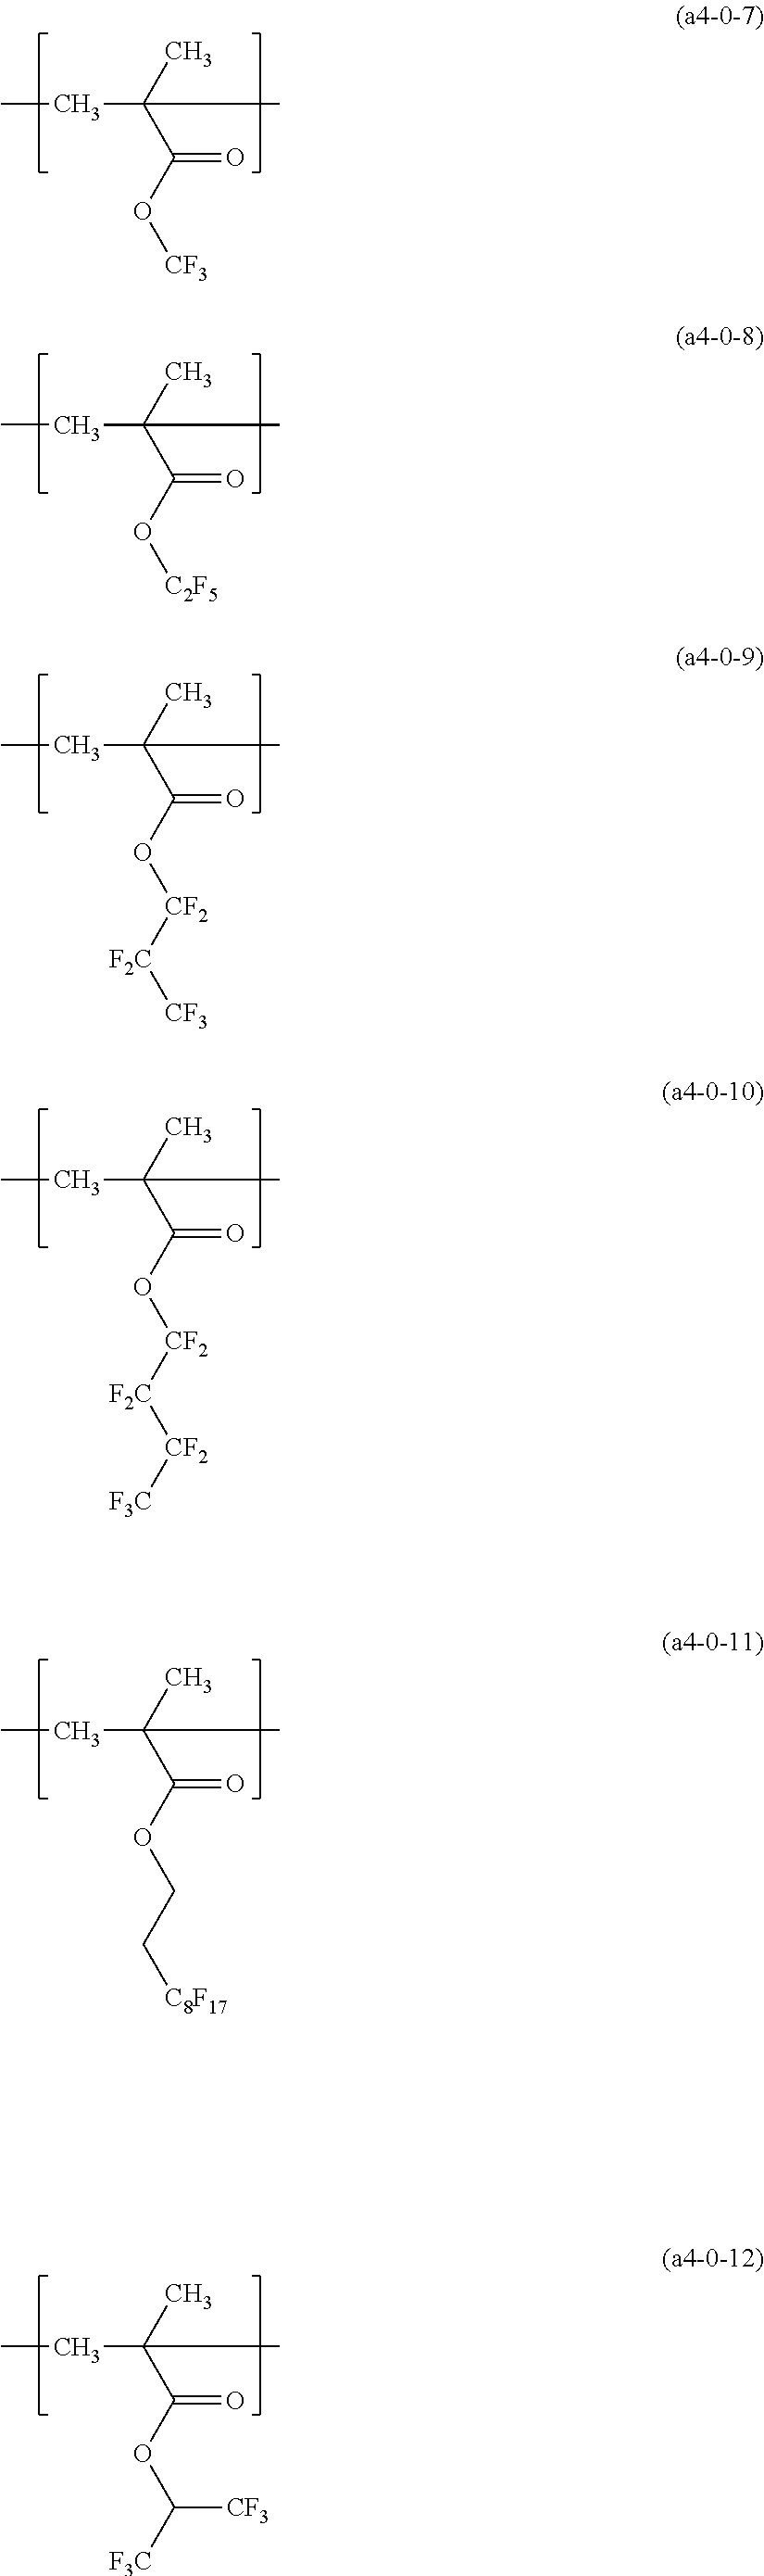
CCC(C(O[CF3])=O)(C)C.CCC(C(O[CF2][F2C][CF2][F3C])=O)(C)C.CCC(C(O[C2F5])=O)(C)C.CCC(C(O[CF2][F2C][CF3])=O)(C)C.CCC(C(OCC[C8F17])=O)(C)C.CCC(C(OC([F3C])[CF3])=O)(C)C
